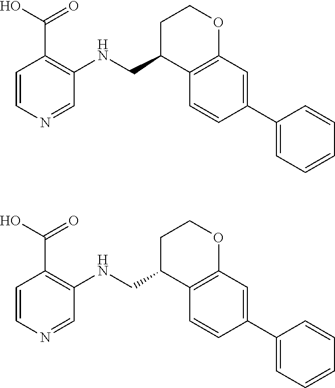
C12=C(C=C(C3=CC=CC=C3)C=C1)OCCC2CNC1=C(C(O)=O)C=CN=C1.C12=C(C=C(C3=CC=CC=C3)C=C1)OCCC2CNC1=C(C(O)=O)C=CN=C1
